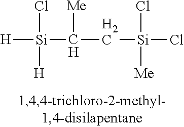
[H][Si](C(C[Si](Cl)(Cl)[Me])[Me])(Cl)[H]
